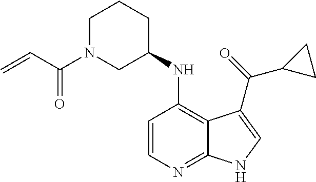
C1=CC(NC2CCCN(C(C=C)=O)C2)=C2C(=N1)NC=C2C(=O)C1CC1
